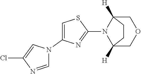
C1=NC(Cl)=CN1C1=CSC(N2C3([H])COCC2([H])CC3)=N1
